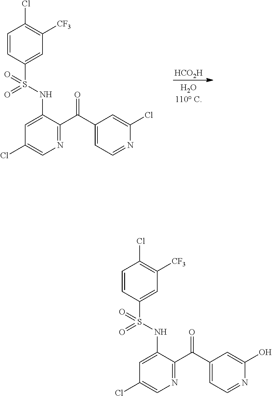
[HCO2H].C1=CC(S(NC2=CC(Cl)=CN=C2C(C2=CC=NC(Cl)=C2)=O)(=O)=O)=CC([CF3])=C1Cl.C1=CC(S(NC2=CC(Cl)=CN=C2C(C2=CC=NC(O)=C2)=O)(=O)=O)=CC([CF3])=C1Cl
